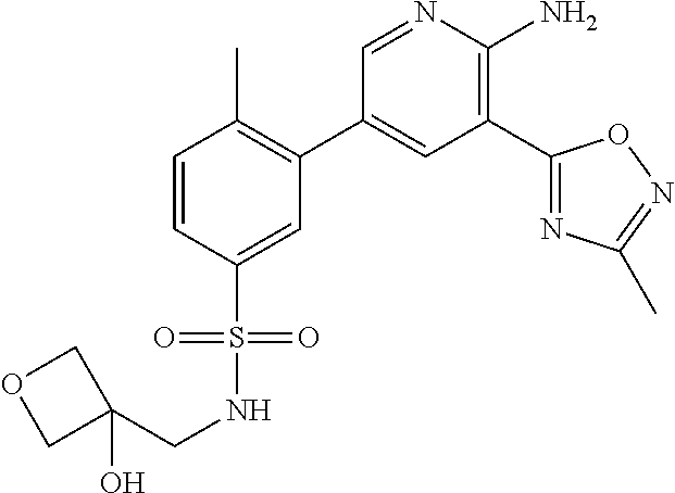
C1=CC(S(NCC2(O)COC2)(=O)=O)=CC(C2=CC(C3=NC(C)=NO3)=C(N)N=C2)=C1C
